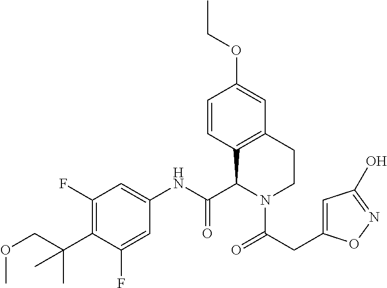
C1=CC2=C(C=C1OCC)CCN(C(CC1=CC(O)=NO1)=O)C2C(NC1=CC(F)=C(C(COC)(C)C)C(F)=C1)=O
